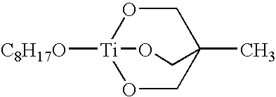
C1O[Ti]2([C8H17O])OCC1(C)CO2
